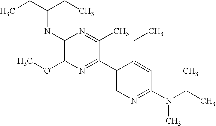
CCC(CC)NC1=C(OC)N=C(C2=CN=C(N(C(C)C)C)C=C2CC)C(C)=N1
